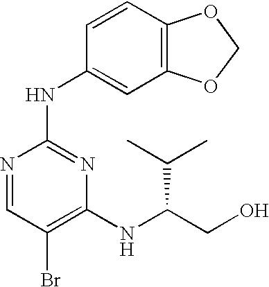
N1=CC(Br)=C(NC(CO)C(C)C)N=C1NC1=CC2=C(C=C1)OCO2
